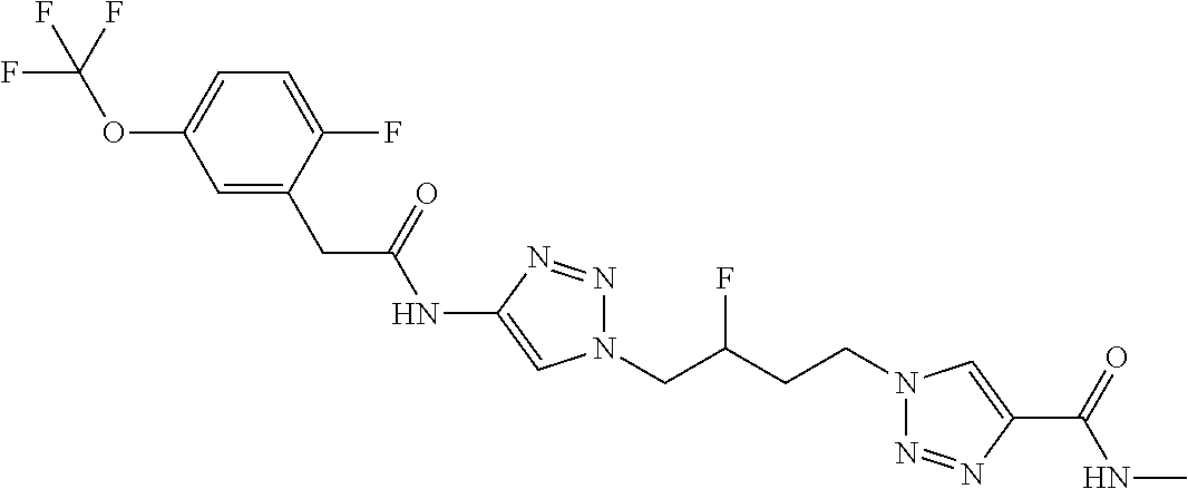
C1(NC(CC2=CC(OC(F)(F)F)=CC=C2F)=O)=CN(CC(CCN2N=NC(C(=O)NC)=C2)F)N=N1
